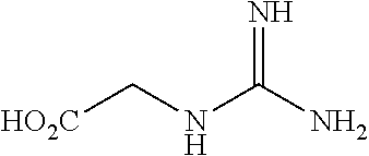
[HO2C]CNC(N)=N
